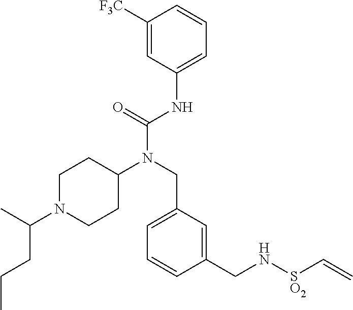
C1([F3C])=CC(NC(N(CC2=CC=CC(CN[SO2]C=C)=C2)C2CCN(C(C)CCC)CC2)=O)=CC=C1
